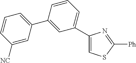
C1([NC])=CC(C2=CC(C3=CSC([Ph])=N3)=CC=C2)=CC=C1
